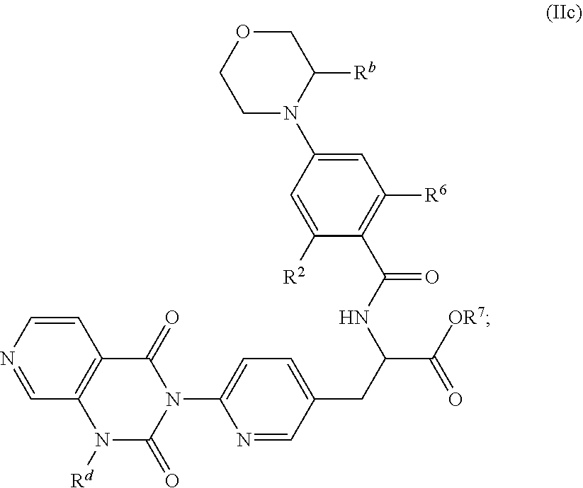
C1=C(N2CCOCC2[Rb])C=C([R2])C(C(NC(CC2=CC=C(N3C(=O)C4=C(N([Rd])C3=O)C=NC=C4)N=C2)C([OR7])=O)=O)=C1[R6]
